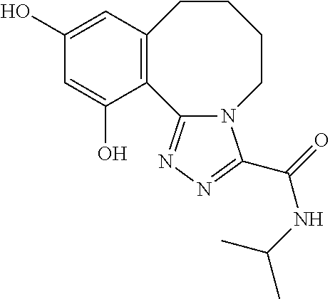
C12=C(C=C(O)C=C1O)CCCCN1C2=NN=C1C(NC(C)C)=O
